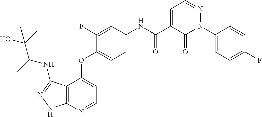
C12=C(N=CC=C1OC1=CC=C(NC(C3=CC=NN(C4=CC=C(F)C=C4)C3=O)=O)C=C1F)NN=C2NC(C(O)(C)C)C
